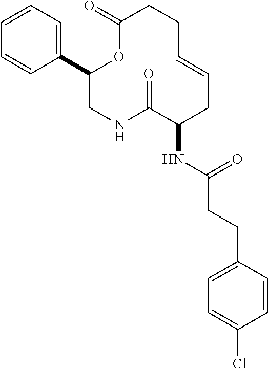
C1=CC=C(C2CNC(=O)C(NC(CCC3=CC=C(Cl)C=C3)=O)CC=CCCC(=O)O2)C=C1
